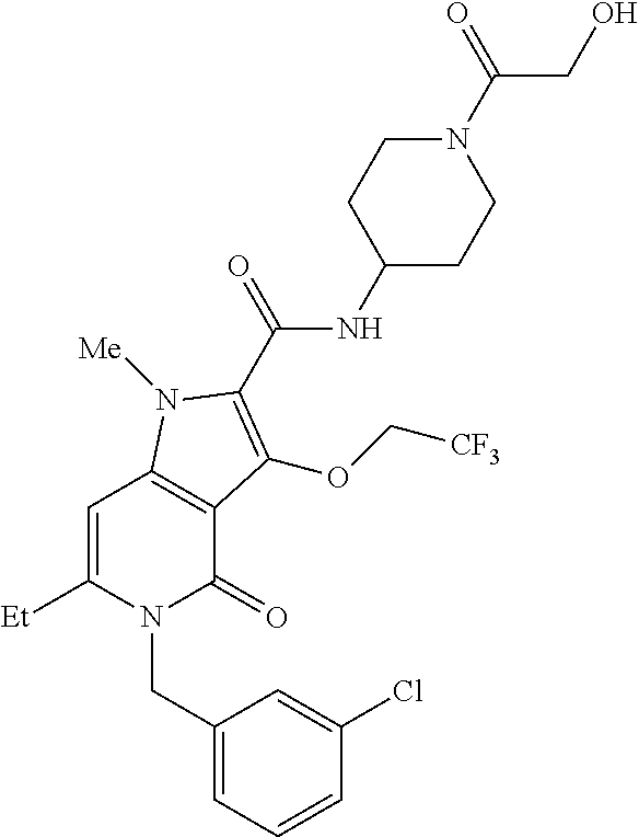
C1=C([Et])N(CC2=CC=CC(Cl)=C2)C(=O)C2=C1N([Me])C(C(=O)NC1CCN(C(=O)CO)CC1)=C2OC[CF3]
